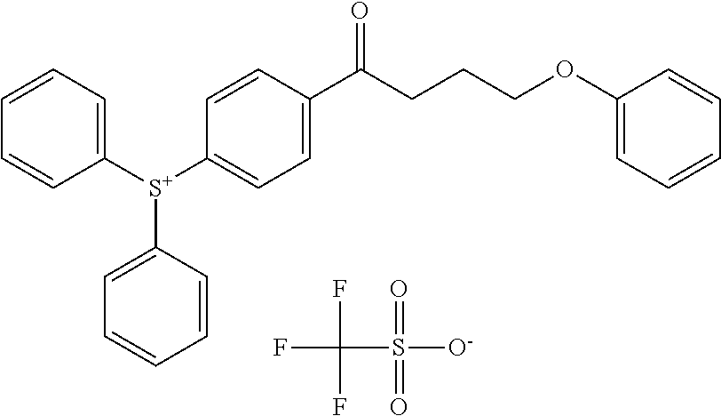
C1=CC=C([S+](C2=CC=C(C(CCCOC3=CC=CC=C3)=O)C=C2)C2=CC=CC=C2)C=C1.FC(F)(F)S([O-])(=O)=O
